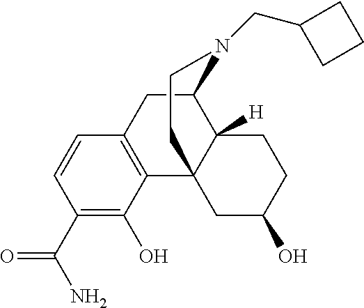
C1(C(N)=O)=C(O)C2=C(C=C1)CC1C3([H])C2(CC(O)CC3)CCN1CC1CCC1
